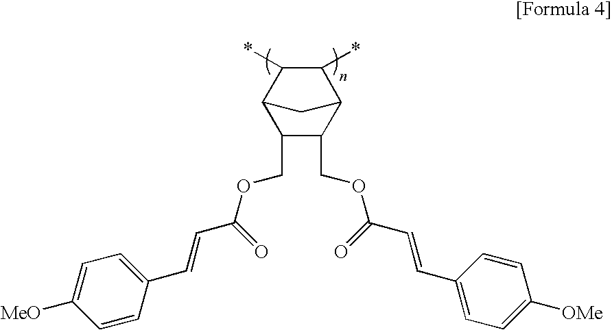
C12C(*)C(*)C(C1)C(COC(C=CC1=CC=C([MeO])C=C1)=O)C2COC(C=CC1=CC=C([OMe])C=C1)=O
